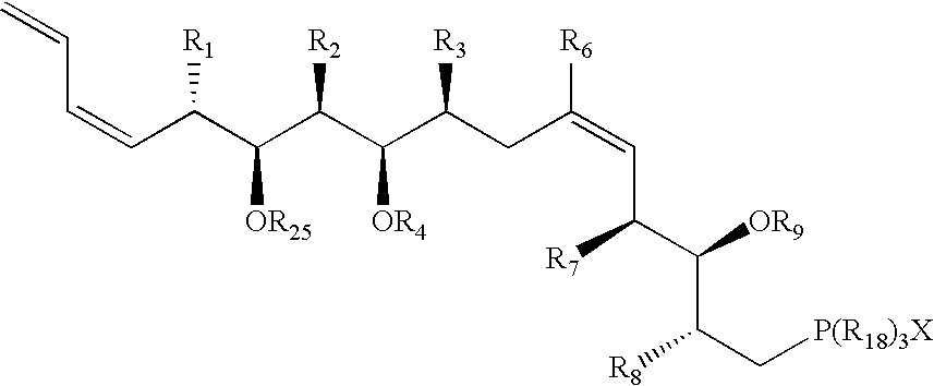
C(C(C([OR25])C(C(C(CC(=CC(C([OR9])C(C[P(R18)3X])[R8])[R7])[R6])[R3])[OR4])[R2])[R1])=CC=C
